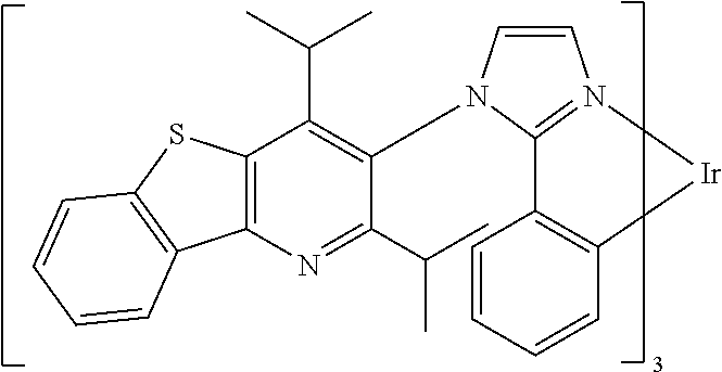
C12=C(SC3=C1C=CC=C3)C(C(C)C)=C(N1C=CN3=C1C1=C(C=CC=C1)[Ir]3)C(C(C)C)=N2
